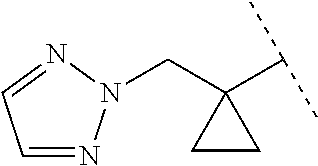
C1=NN(CC2(C(C)C)CC2)N=C1
